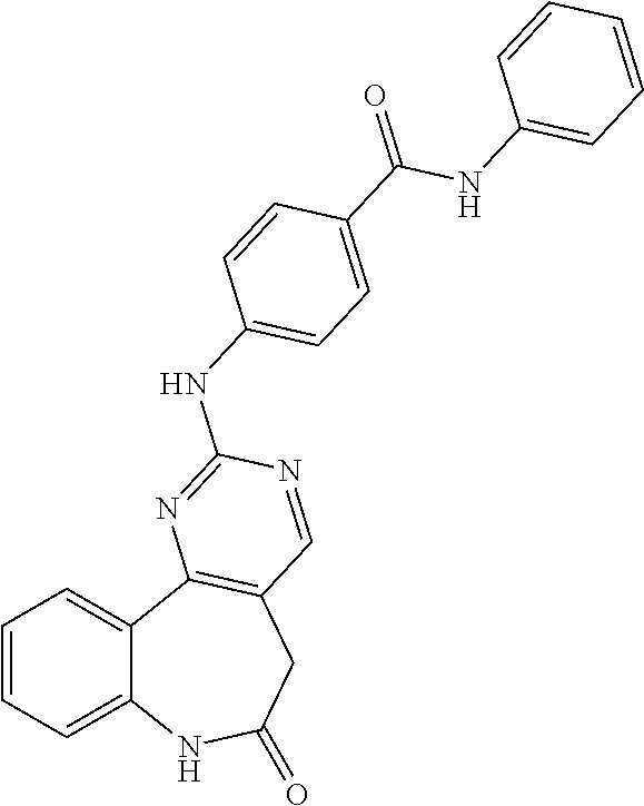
C1=CC=C2C(=C1)C1=C(CC(=O)N2)C=NC(NC2=CC=C(C(=O)NC3=CC=CC=C3)C=C2)=N1
